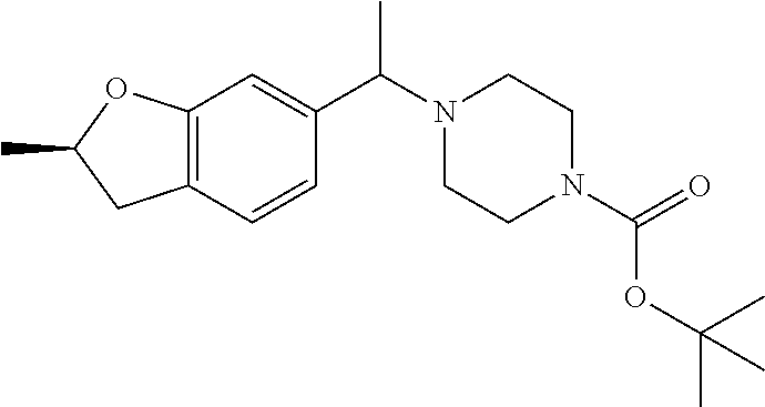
CC(N1CCN(C(OC(C)(C)C)=O)CC1)C1=CC2=C(C=C1)CC(C)O2
